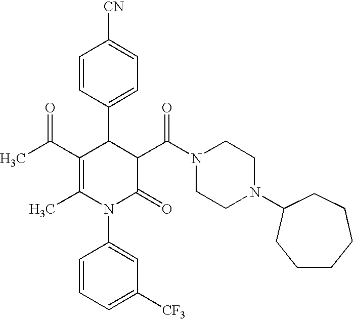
C1=CC(C2C(C(C)=O)=C(C)N(C3=CC([CF3])=CC=C3)C(=O)C2C(N2CCN(C3CCCCCC3)CC2)=O)=CC=C1[CN]
